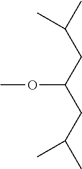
O(C(CC(C)C)CC(C)C)C
